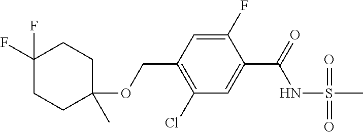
C1(Cl)=C(COC2(C)CCC(F)(F)CC2)C=C(F)C(C(=O)NS(=O)(C)=O)=C1
